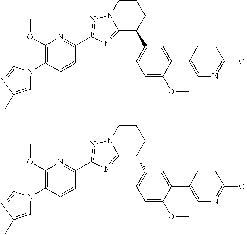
C1=C(C)N=CN1C1=C(OC)N=C(C2=NN3CCCC(C4=CC=C(OC)C(C5=CN=C(Cl)C=C5)=C4)C3=N2)C=C1.C1=C(C)N=CN1C1=C(OC)N=C(C2=NN3CCCC(C4=CC=C(OC)C(C5=CN=C(Cl)C=C5)=C4)C3=N2)C=C1
